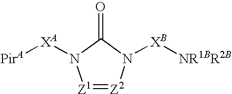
[Z1]1=[Z2]N([XB][NR1BR2B])C(=O)N1[XA][PirA]
